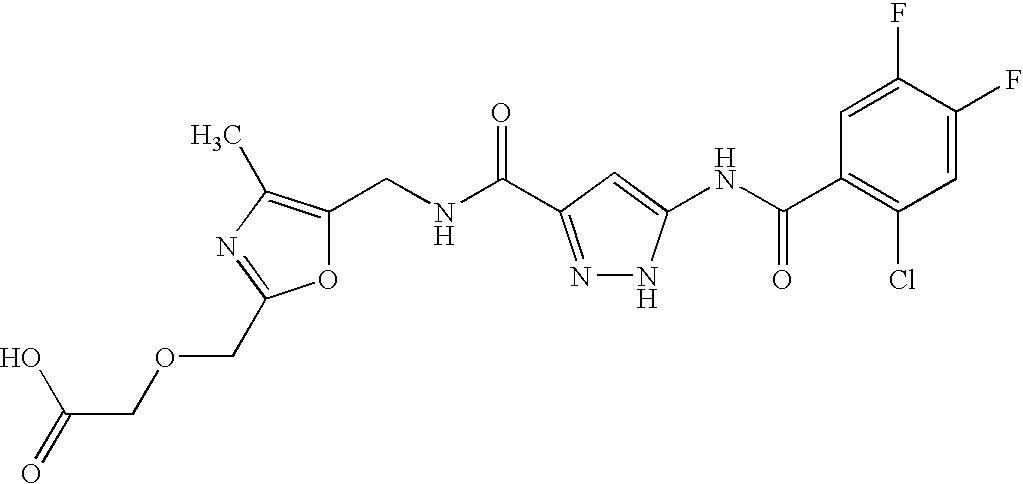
C1(CNC(=O)C2=NNC(NC(C3=C(Cl)C=C(F)C(F)=C3)=O)=C2)=C(C)N=C(COCC(O)=O)O1
